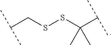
C(CSSC(C(C)C)(C)C)(C)C
